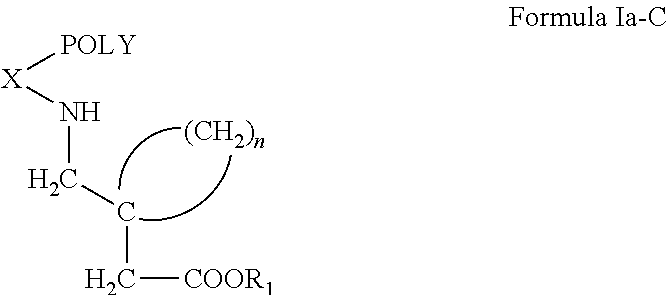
N(CCC[COOR1])[X][POLY]
